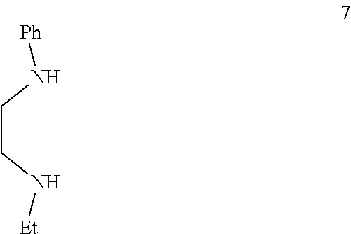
C(CN[Et])N[Ph]
